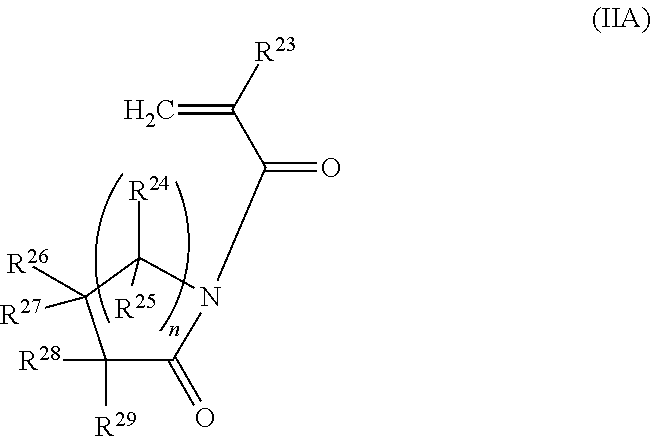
C1([R29])([R28])C(=O)N(C(C([R23])=C)=O)C([R24])([R25])C1([R26])[R27]
